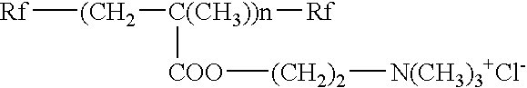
[Rf][(CH2][C(CH3))n]([Rf])[COO][(CH2)2][N(CH3)3+Cl-]
